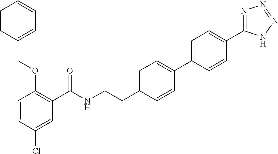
C1=CC(Cl)=CC(C(NCCC2=CC=C(C3=CC=C(C4=NN=NN4)C=C3)C=C2)=O)=C1OCC1=CC=CC=C1
